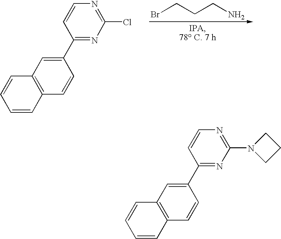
C1(C2=CC3=C(C=C2)C=CC=C3)=NC(Cl)=NC=C1.BrCCCN.C1(C2=CC3=C(C=C2)C=CC=C3)=NC(N2CCC2)=NC=C1
